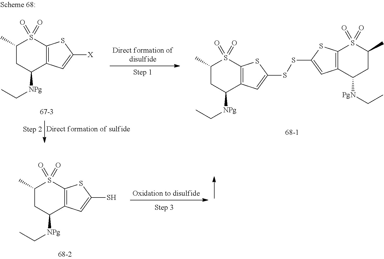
C1(C)CC([NPg]CC)C2=C(S1(=O)=O)SC([X])=C2.C1(C)CC([NPg]CC)C2=C(S1(=O)=O)SC(SSC1=CC3=C(S(=O)(=O)C(C)CC3[PgN]CC)S1)=C2.C1(C)CC([NPg]CC)C2=C(S1(=O)=O)SC(S)=C2
